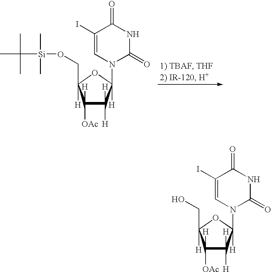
C1([OAc])([H])C([H])([H])C([H])(N2C(=O)NC(=O)C(I)=C2)OC1(CO)[H].C1([OAc])([H])C([H])([H])C([H])(N2C(=O)NC(=O)C(I)=C2)OC1(CO[Si](C(C)(C)C)(C)C)[H]
